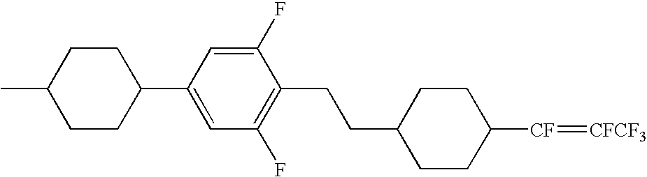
C1CC([CF]=[CFCF3])CCC1CCC1=C(F)C=C(C2CCC(C)CC2)C=C1F
